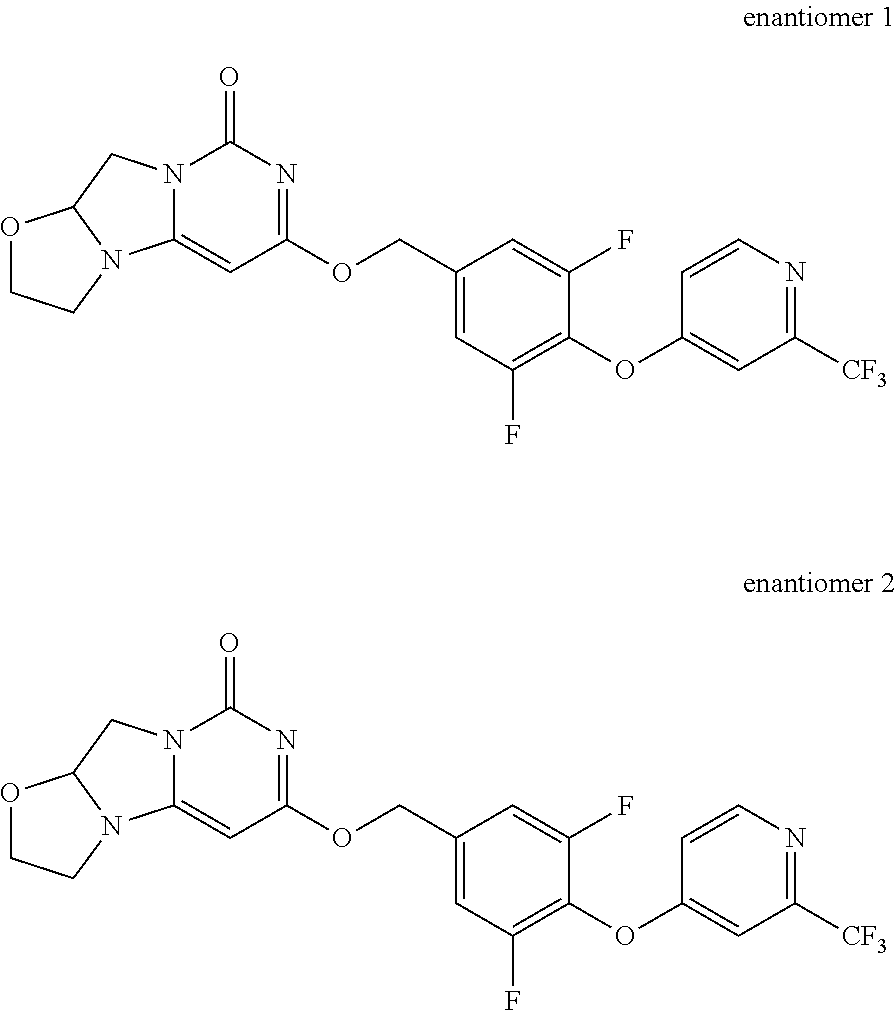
C1(COC2=NC(=O)N3C(=C2)N2C(C3)OCC2)=CC(F)=C(OC2=CC([CF3])=NC=C2)C(F)=C1.C1(COC2=NC(=O)N3C(=C2)N2C(C3)OCC2)=CC(F)=C(OC2=CC([CF3])=NC=C2)C(F)=C1
